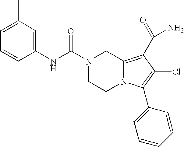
C1(NC(N2CCN3C(=C(C(N)=O)C(Cl)=C3C3=CC=CC=C3)C2)=O)=CC(C)=CC=C1
